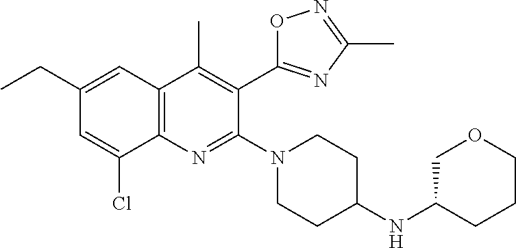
C1(CC)=CC2=C(C(Cl)=C1)N=C(N1CCC(NC3COCCC3)CC1)C(C1=NC(C)=NO1)=C2C
